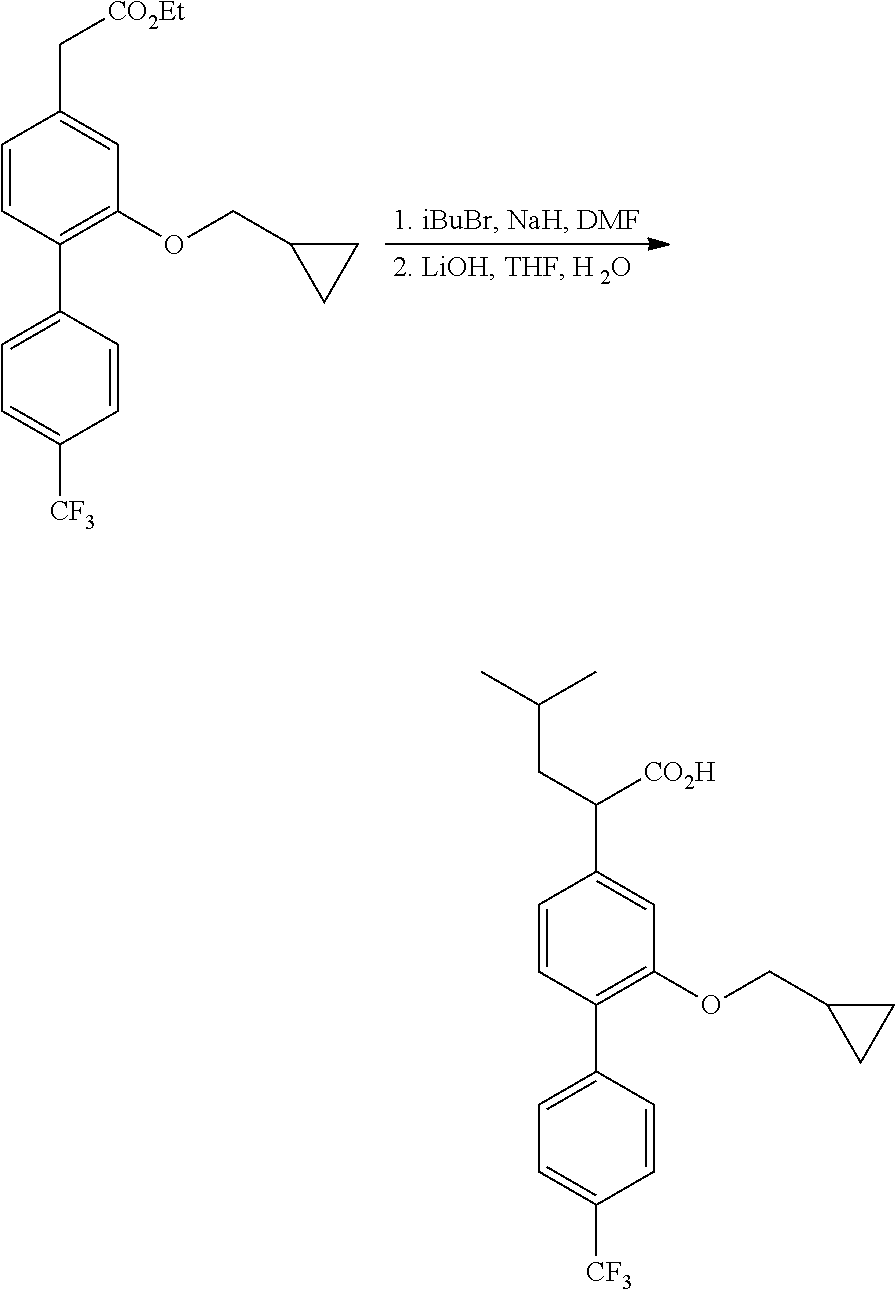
C1=CC(C2=CC=C([CF3])C=C2)=C(OCC2CC2)C=C1C[CO2Et].C1=CC(C2=CC=C([CF3])C=C2)=C(OCC2CC2)C=C1C([CO2H])CC(C)C
